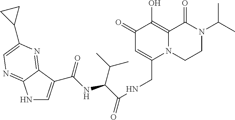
C1(=O)C=C(CNC(=O)C(C(C)C)NC(=O)C2=CNC3=NC=C(C4CC4)N=C23)N2C(=C1O)C(=O)N(C(C)C)CC2
